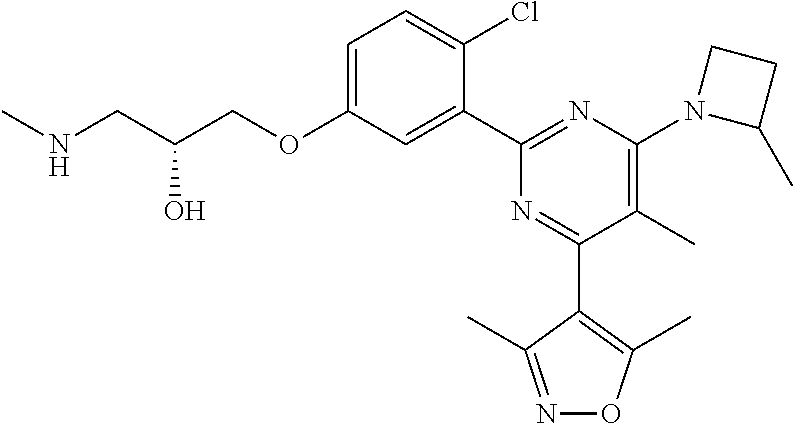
C1=C(OCC(CNC)O)C=C(C2=NC(N3C(C)CC3)=C(C)C(C3=C(C)ON=C3C)=N2)C(Cl)=C1
